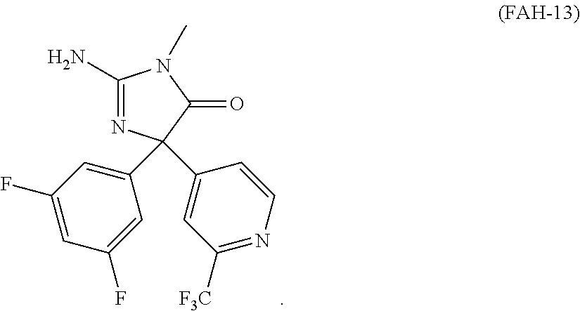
C1=C(C2(C3=CC(F)=CC(F)=C3)N=C(N)N(C)C2=O)C=CN=C1[F3C]
